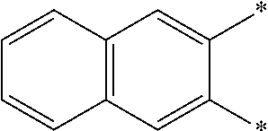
C12=C(C=C(*)C(*)=C1)C=CC=C2
